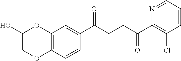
C1(C(CCC(C2=C(Cl)C=CC=N2)=O)=O)=CC2=C(C=C1)OCC(O)O2
